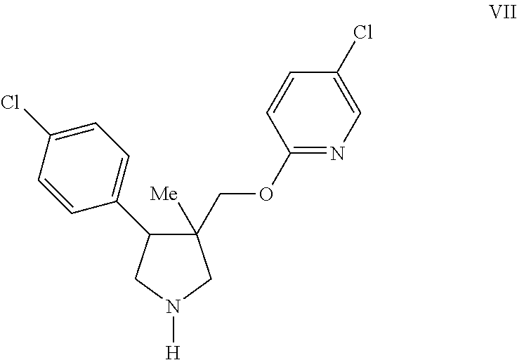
C1([Me])(COC2=NC=C(Cl)C=C2)C(C2=CC=C(Cl)C=C2)CN([H])C1
